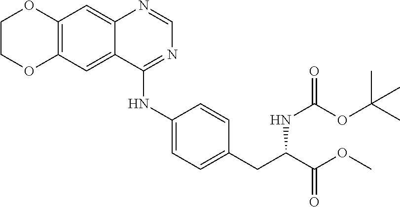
C12=C(C=C3C(=C1)N=CN=C3NC1=CC=C(CC(C(OC)=O)NC(OC(C)(C)C)=O)C=C1)OCCO2
